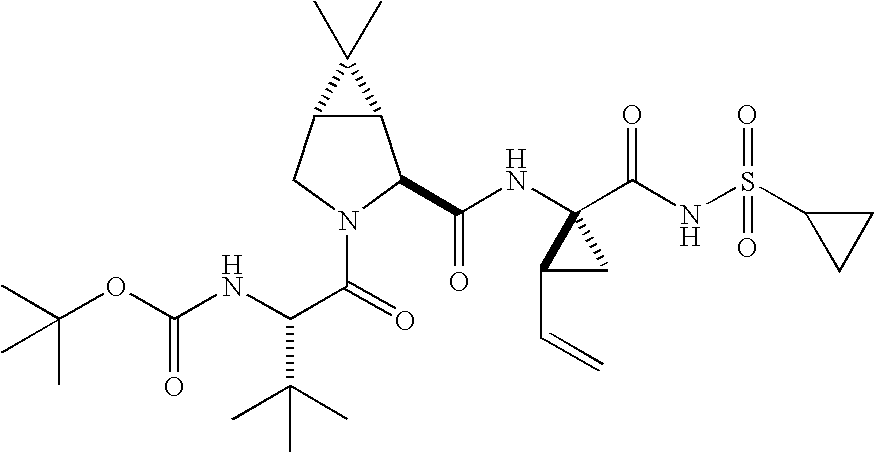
C(OC(NC(C(=O)N1C(C(NC2(C(NS(C3CC3)(=O)=O)=O)C(C=C)C2)=O)C2C(C1)C2(C)C)C(C)(C)C)=O)(C)(C)C
